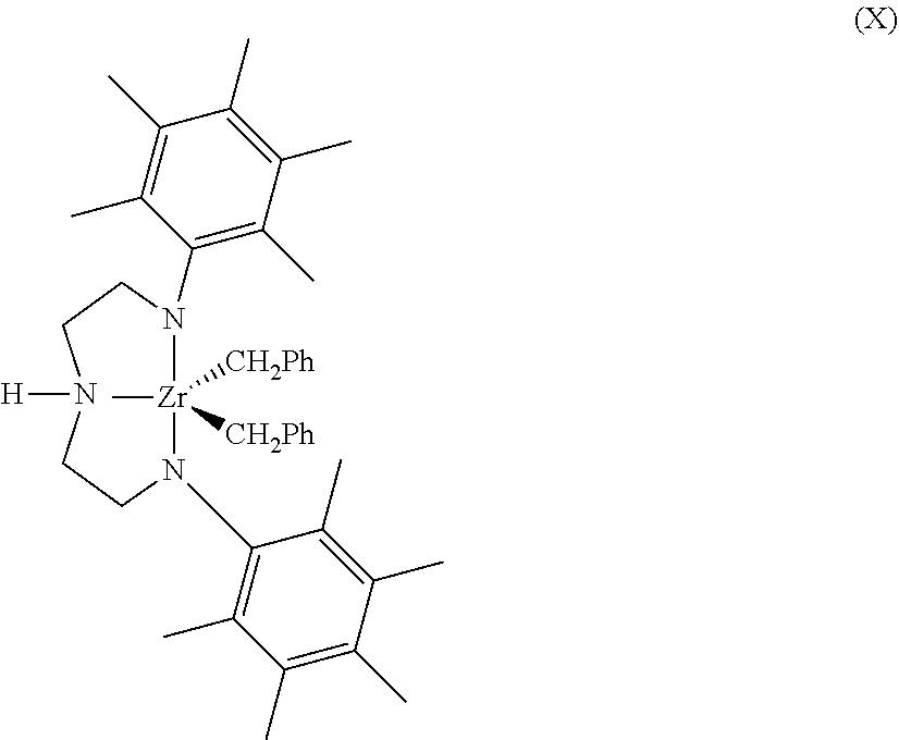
N1([H])CCN(C2=C(C)C(C)=C(C)C(C)=C2C)[Zr]([CH2Ph])([CH2Ph])(C)N(C2=C(C)C(C)=C(C)C(C)=C2C)CC1
